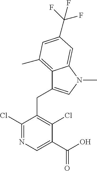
C1(Cl)=NC=C(C(O)=O)C(Cl)=C1CC1=CN(C)C2=CC(C(F)(F)F)=CC(C)=C12
